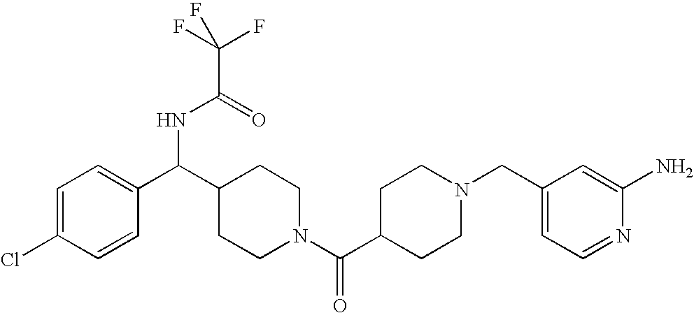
C1=C(Cl)C=CC(C(C2CCN(C(C3CCN(CC4=CC=NC(N)=C4)CC3)=O)CC2)NC(C(F)(F)F)=O)=C1
